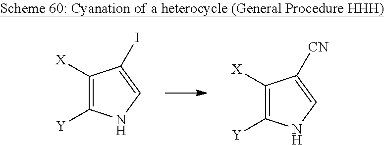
C1([X])=C([Y])NC=C1I.C1([X])=C([Y])NC=C1[CN]
